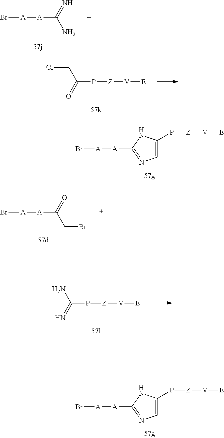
[A](C1=NC=C(P[Z][V][E])N1)[A]Br.[A]([A]C(N)=N)Br.P([Z][V][E])C(=O)CCl.[A](C1=NC=C(P[Z][V][E])N1)[A]Br.[A]([A]C(CBr)=O)Br.P([Z][V][E])C(=N)N
